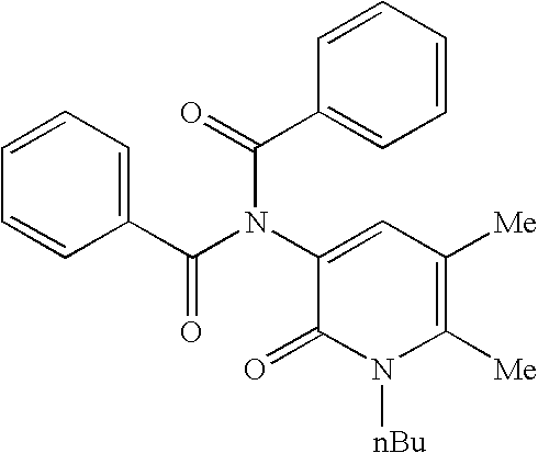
C1(N(C(C2=CC=CC=C2)=O)C(=O)C2=CC=CC=C2)=CC([Me])=C([Me])N([nBu])C1=O
